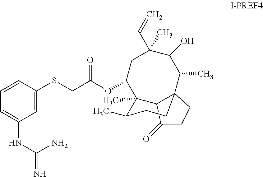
C1(SCC(OC2CC(C)(C=C)C(O)C(C)C34C(C2(C)C(C)CC3)C(=O)CC4)=O)=CC(NC(=N)N)=CC=C1
